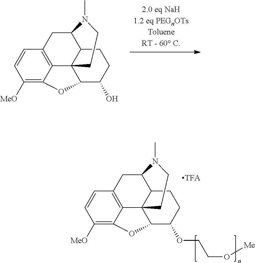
C12=C3C=CC([MeO])=C1OC1C24C(C(C3)N(C)CC4)CCC1O.C12=C3C=CC([MeO])=C1OC1C24C(C(C3)N(C)CC4)CCC1OCCO[Me]
